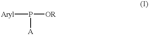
[Aryl]P([OR])[A]
